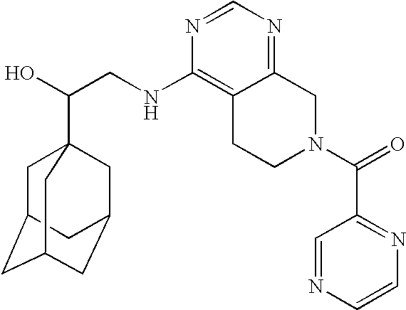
C(CNC1=C2C(=NC=N1)CN(C(=O)C1=NC=CN=C1)CC2)(O)C12CC3CC(CC(C1)C3)C2
